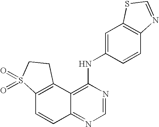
C12=C(C3=C(NC4=CC5=C(C=C4)N=CS5)N=CN=C3C=C1)CCS2(=O)=O
